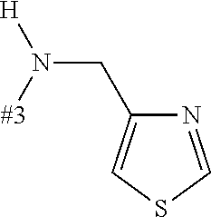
C1(CN([#3])[H])=CSC=N1
